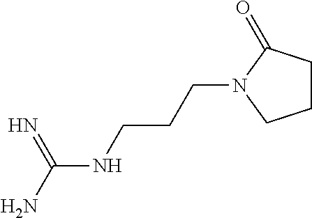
C(NCCCN1CCCC1=O)(N)=N
